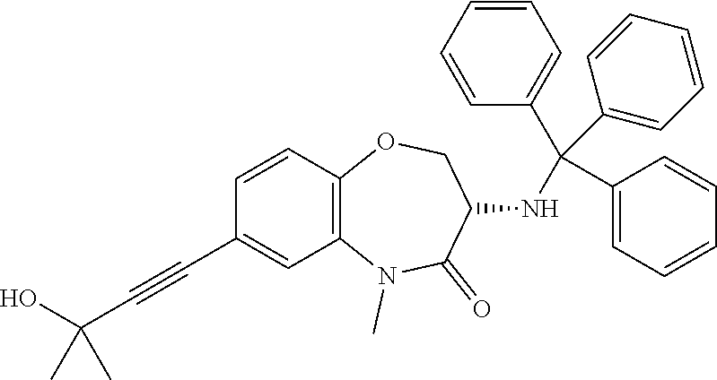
C1=CC2=C(C=C1C#CC(O)(C)C)N(C)C(=O)C(NC(C1=CC=CC=C1)(C1=CC=CC=C1)C1=CC=CC=C1)CO2
